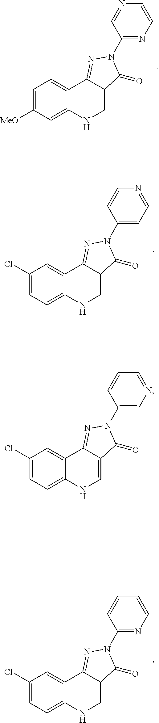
C1=C([MeO])C=C2C(=C1)C1=NN(C3=NC=CN=C3)C(=O)C1=CN2.C1(Cl)=CC=C2C(=C1)C1=NN(C3=CC=NC=C3)C(=O)C1=CN2.C1(Cl)=CC=C2C(=C1)C1=NN(C3=CN=CC=C3)C(=O)C1=CN2.C1(Cl)=CC=C2C(=C1)C1=NN(C3=NC=CC=C3)C(=O)C1=CN2
